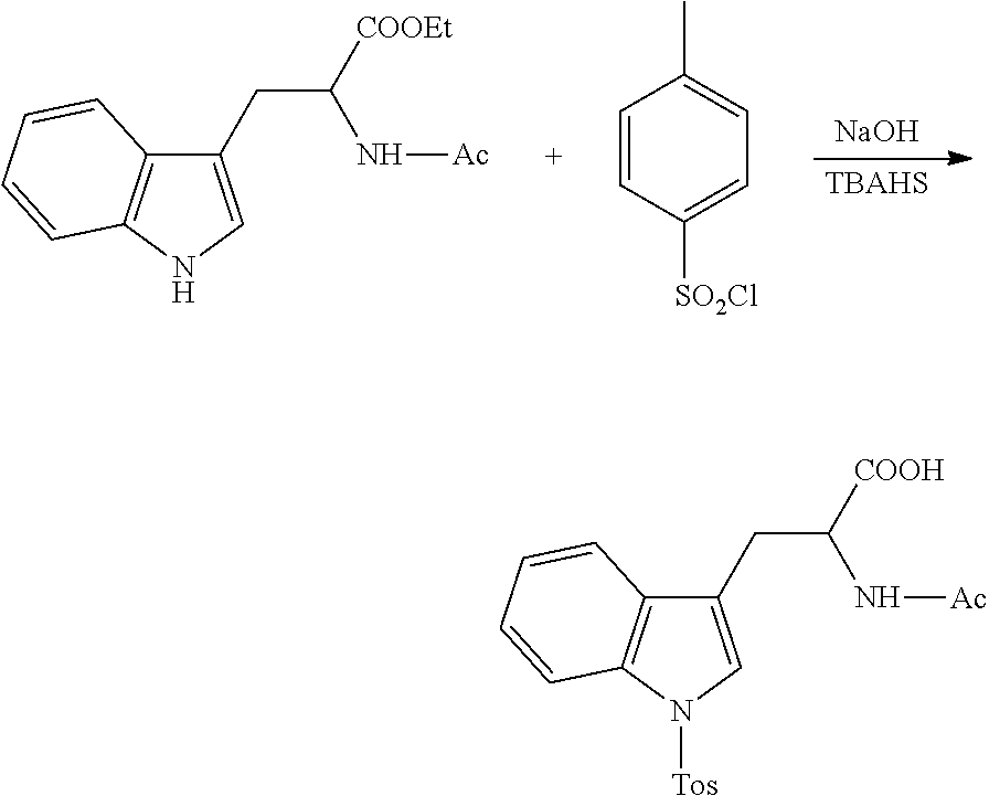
[NaOH].[TBAHS].C1(CC([COOEt])N[Ac])=CNC2=C1C=CC=C2.C1=CC([SO2Cl])=CC=C1C.C1(CC([COOH])N[Ac])=CN([Tos])C2=C1C=CC=C2
